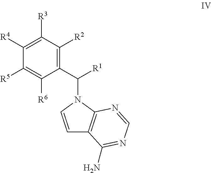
C1(C([R1])N2C=CC3=C2N=CN=C3N)=C([R2])C([R3])=C([R4])C([R5])=C1[R6]
